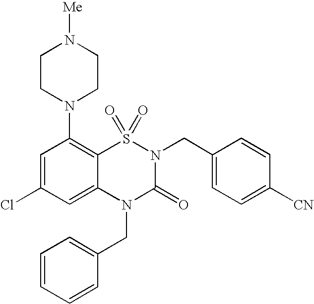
C1=C(Cl)C=C2C(=C1N1CCN([Me])CC1)S(=O)(=O)N(CC1=CC=C([CN])C=C1)C(=O)N2CC1=CC=CC=C1
